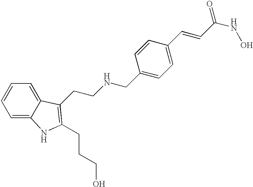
C(C1=CC=C(C=CC(NO)=O)C=C1)NCCC1=C(CCCO)NC2=CC=CC=C21
